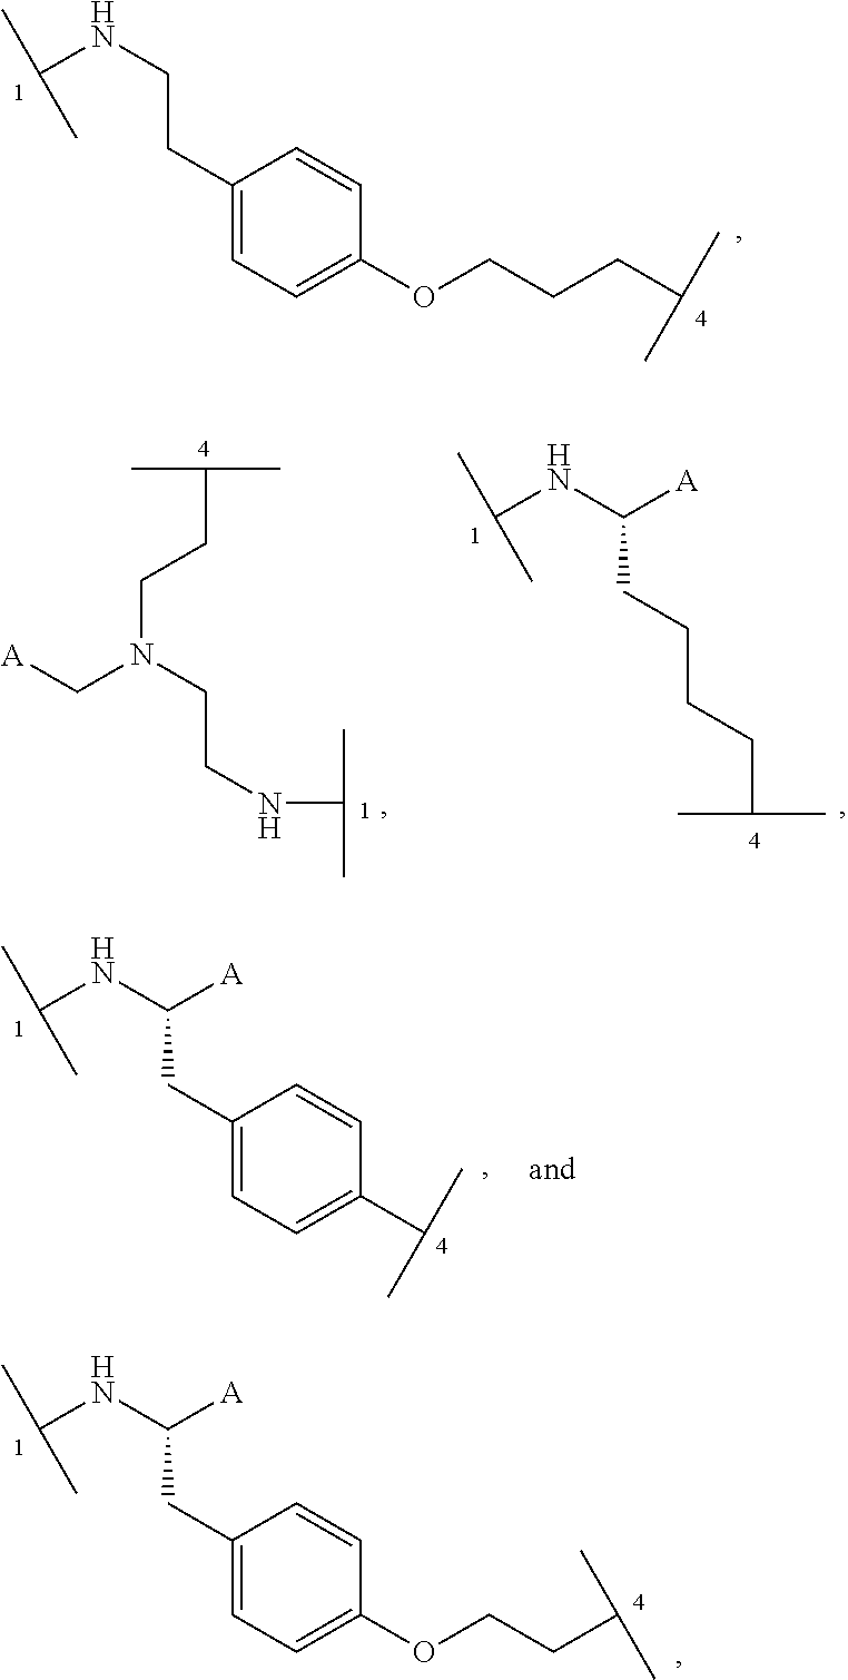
[A]C(NC(C)C)CC1=CC=C(OCCC(C)C)C=C1.C(NC(C)C)CC1=CC=C(OCCCC(C)C)C=C1.C(CCCC([A])NC(C)C)C(C)C.[A]CN(CCNC(C)C)CCC(C)C.[A]C(NC(C)C)CC1=CC=C(C(C)C)C=C1
